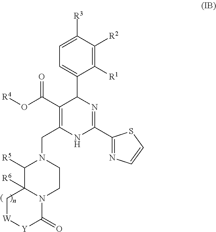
C1([R1])=C([R2])C([R3])=CC=C1C1C(C(O[R4])=O)=C(CN2C([R5])C3([R6])N(CC2)C(=O)[Y][W]C3)NC(C2=NC=CS2)=N1
